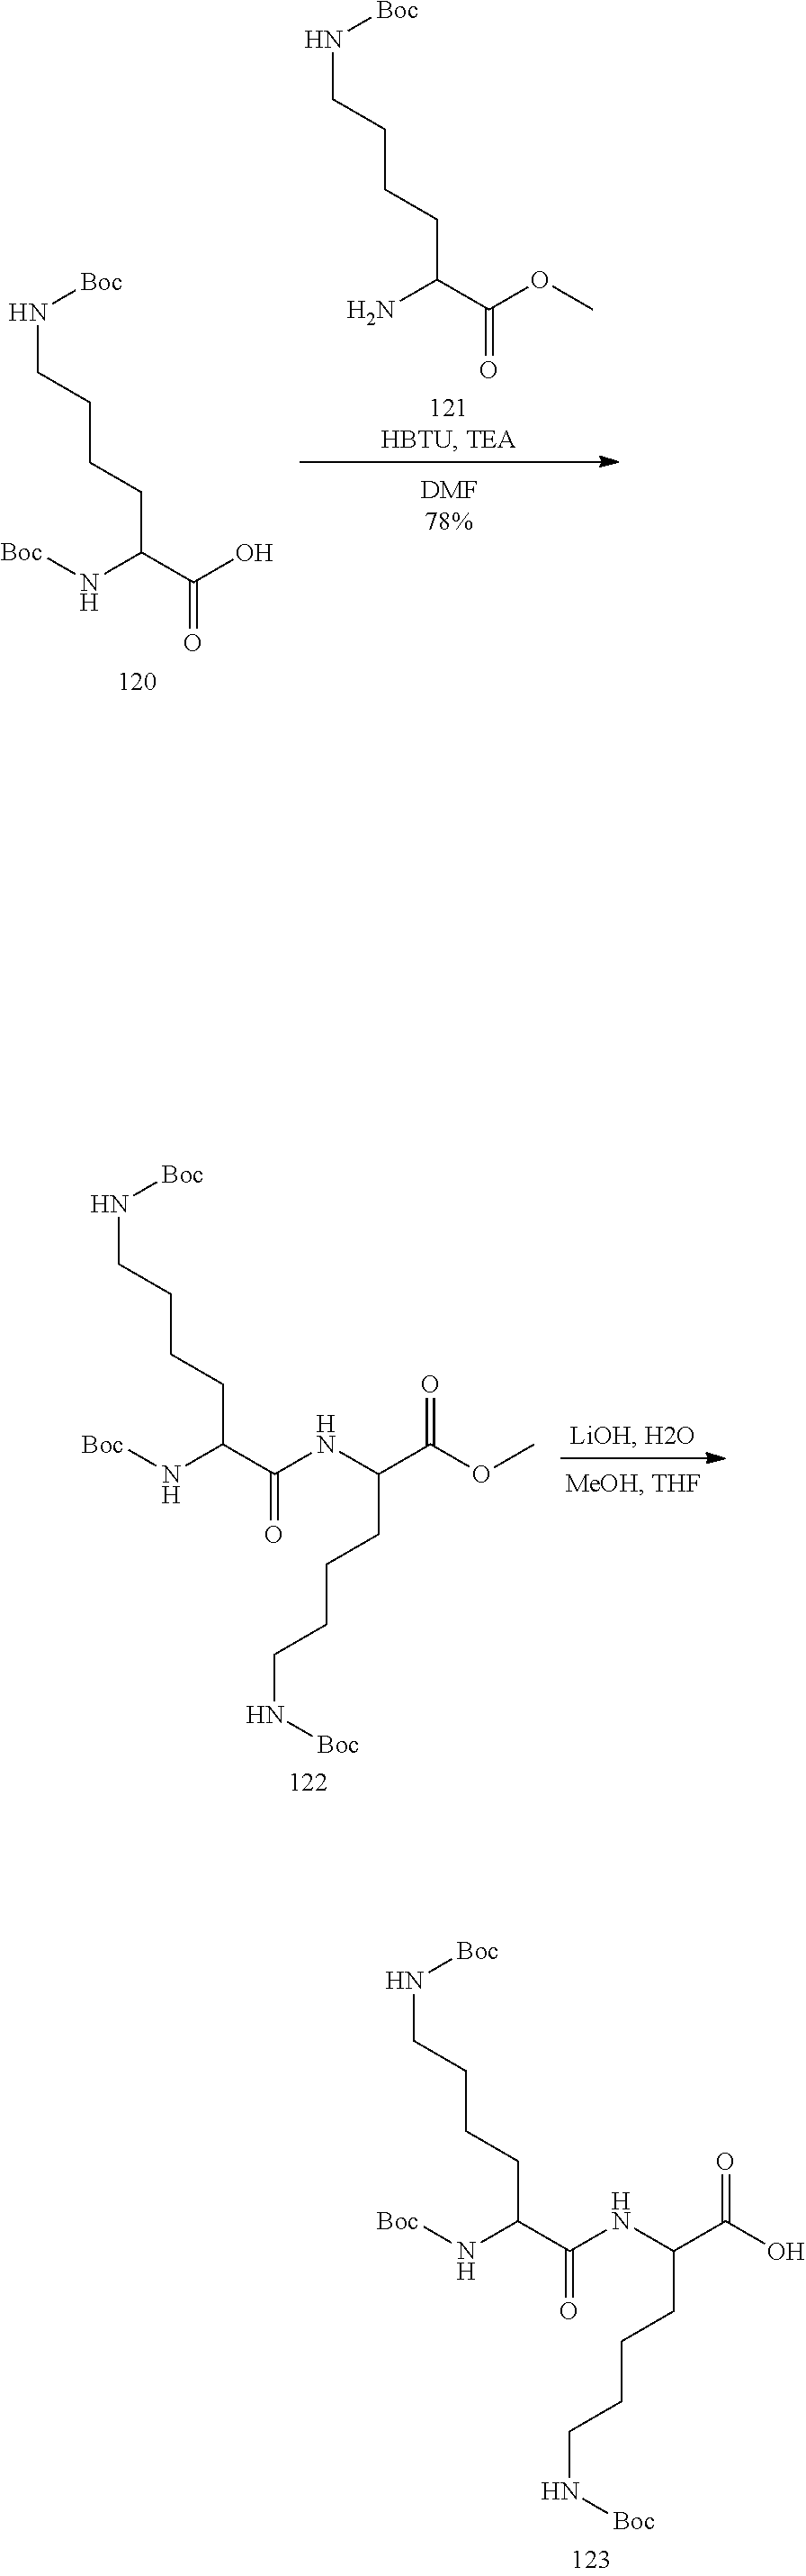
COC(C(N)CCCCN[Boc])=O.OC(C(N[Boc])CCCCN[Boc])=O.[Boc]NCCCCC(C(=O)OC)NC(C(N[Boc])CCCCN[Boc])=O.[Boc]NCCCCC(C(=O)O)NC(C(N[Boc])CCCCN[Boc])=O
